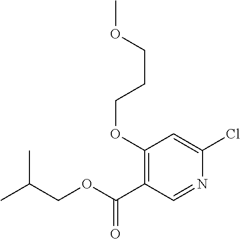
COCCCOC1=C(C(OCC(C)C)=O)C=NC(Cl)=C1
